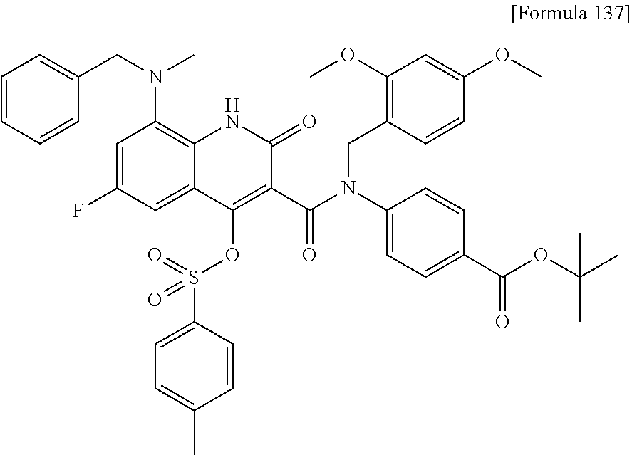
C1=CC=CC(CN(C)C2=C3C(=CC(F)=C2)C(OS(C2=CC=C(C)C=C2)(=O)=O)=C(C(N(C2=CC=C(C(OC(C)(C)C)=O)C=C2)CC2=C(OC)C=C(OC)C=C2)=O)C(=O)N3)=C1
